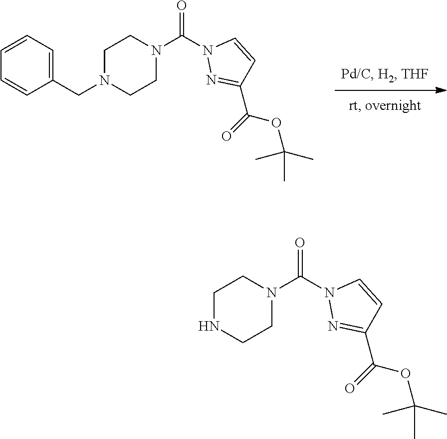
N1=C(C(=O)OC(C)(C)C)C=CN1C(N1CCN(CC2=CC=CC=C2)CC1)=O.N1=C(C(=O)OC(C)(C)C)C=CN1C(N1CCNCC1)=O
